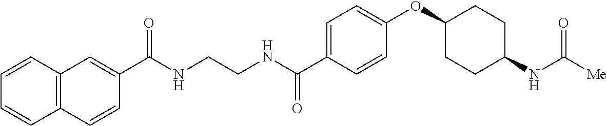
C1(C(NCCNC(C2=CC=C(OC3CCC(NC([Me])=O)CC3)C=C2)=O)=O)=CC2=C(C=C1)C=CC=C2
